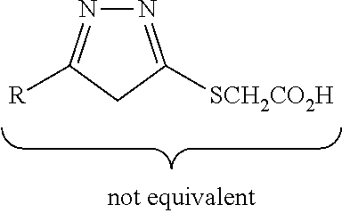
N1=C([SCH2CO2H])CC([R])=N1
